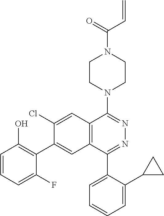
C1=CC=C(F)C(C2=CC3=C(C=C2Cl)C(N2CCN(C(C=C)=O)CC2)=NN=C3C2=CC=CC=C2C2CC2)=C1O
